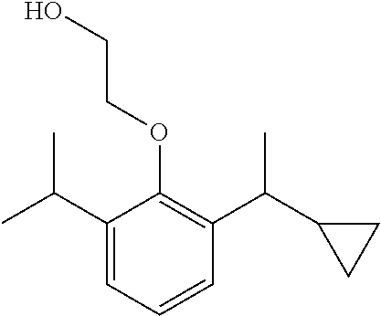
C1(C(C)C)=CC=CC(C(C2CC2)C)=C1OCCO
